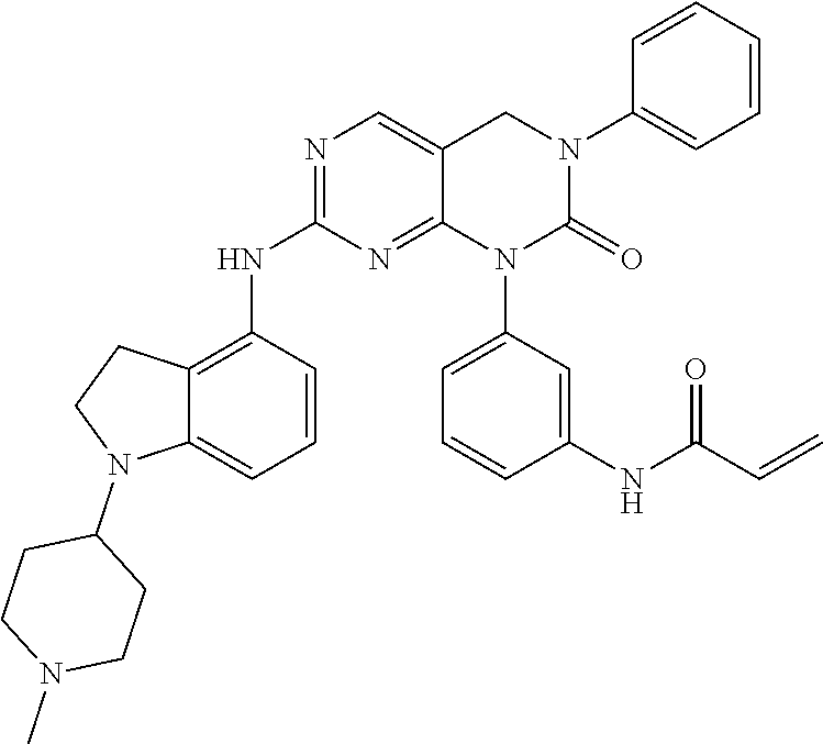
C1=CC(NC(C=C)=O)=CC(N2C(=O)N(C3=CC=CC=C3)CC3=CN=C(NC4=C5C(=CC=C4)N(C4CCN(C)CC4)CC5)N=C23)=C1
